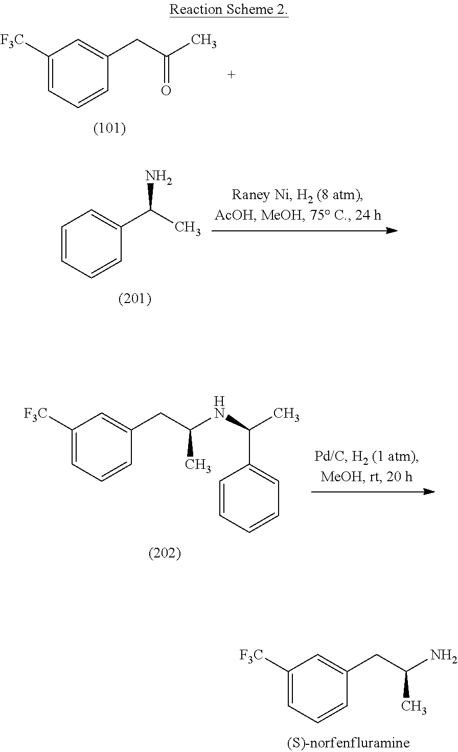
C1([F3C])=CC=CC(CC(C)=O)=C1.C1=CC=CC(C(C)N)=C1.C1([F3C])=CC=CC(CC(NC(C)C2=CC=CC=C2)C)=C1.C1([F3C])=CC=CC(CC(N)C)=C1
